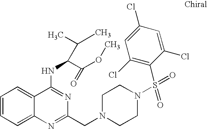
C1=CC=C2C(=C1)C(NC(C(OC)=O)C(C)C)=NC(CN1CCN(S(C3=C(Cl)C=C(Cl)C=C3Cl)(=O)=O)CC1)=N2
